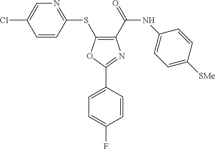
C1(C(=O)NC2=CC=C([SMe])C=C2)=C(SC2=NC=C(Cl)C=C2)OC(C2=CC=C(F)C=C2)=N1
